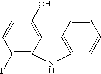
C1(F)=C2C(=C(O)C=C1)C1=C(C=CC=C1)N2
